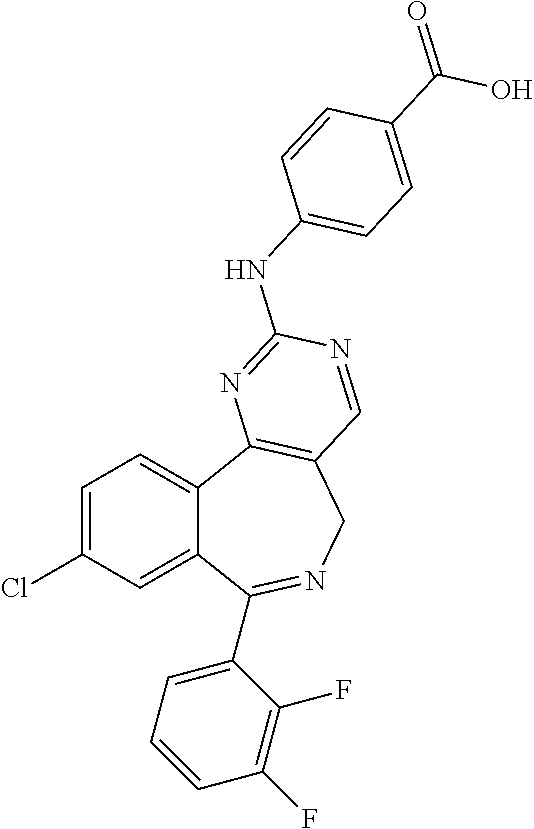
C1=C(Cl)C=C2C(=C1)C1=C(CN=C2C2=CC=CC(F)=C2F)C=NC(NC2=CC=C(C(=O)O)C=C2)=N1
